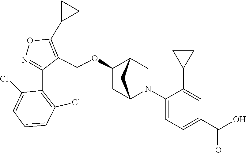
N1=C(C2=C(Cl)C=CC=C2Cl)C(COC2CC3N(C4=CC=C(C(O)=O)C=C4C4CC4)CC2C3)=C(C2CC2)O1
